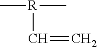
C[R](C)C=C
